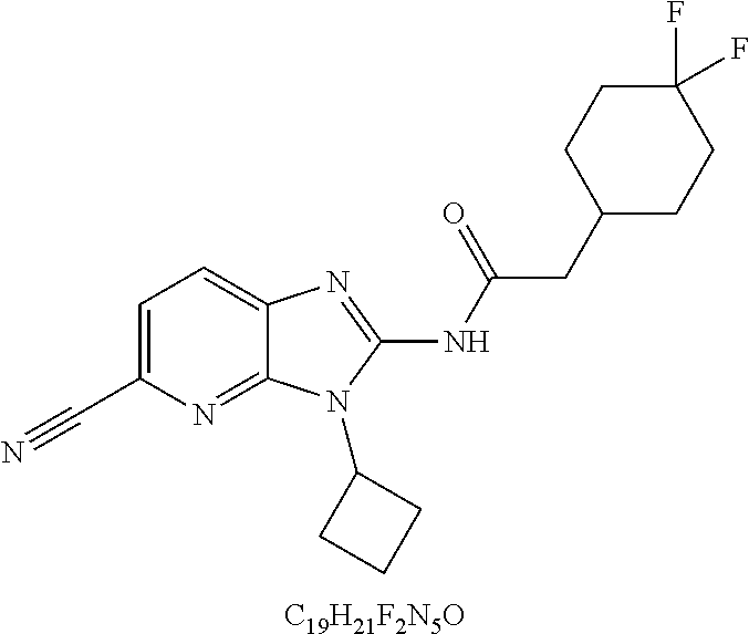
C1=C(C#N)N=C2C(=C1)N=C(NC(CC1CCC(F)(F)CC1)=O)N2C1CCC1.[C19H21F2N5O]
